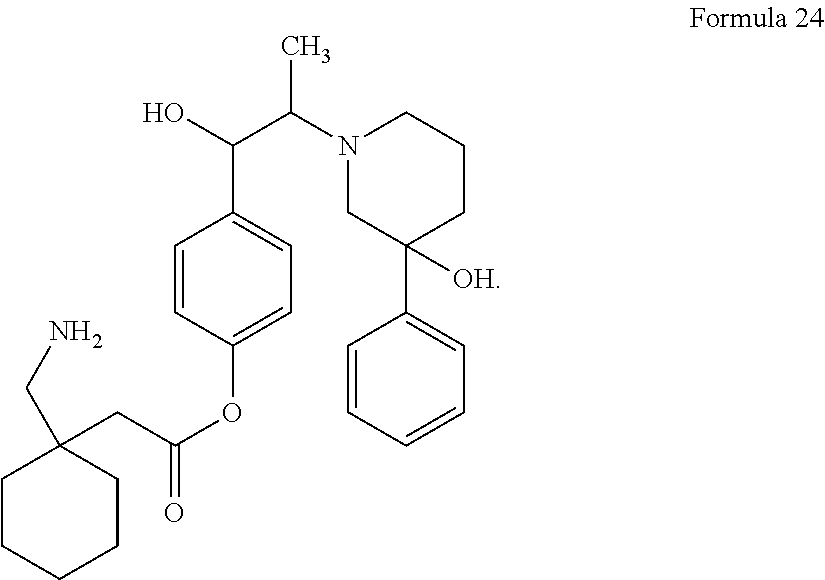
C(C(OC1=CC=C(C(O)C(N2CC(C3=CC=CC=C3)([OH])CCC2)C)C=C1)=O)C1(CN)CCCCC1
